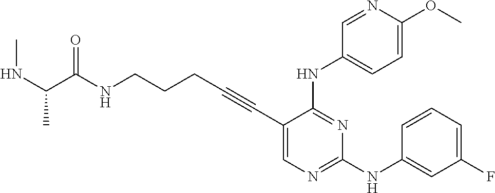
C1(C#CCCCNC(=O)C(NC)C)=CN=C(NC2=CC(F)=CC=C2)N=C1NC1=CC=C(OC)N=C1
